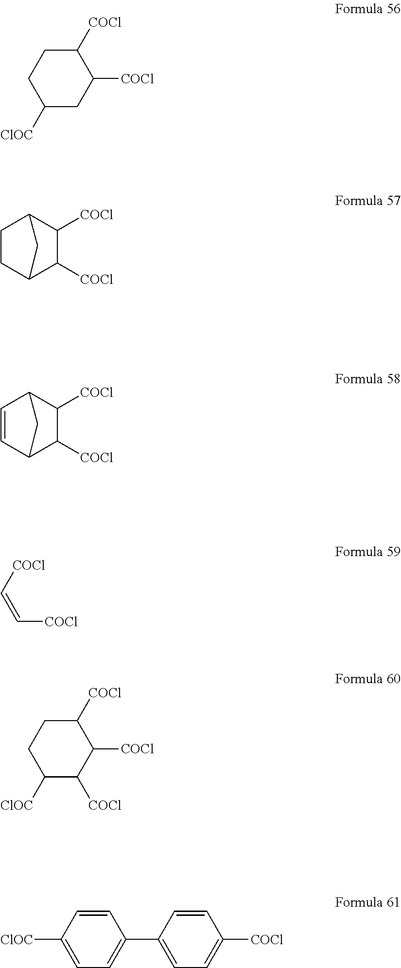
C1([COCl])CCC([ClOC])CC1[COCl].C1([COCl])C2CCC(C1[COCl])C2.C1([COCl])C2C=CC(C1[COCl])C2.C(=C[COCl])[COCl].C1([COCl])CCC([ClOC])C([COCl])C1[COCl].C1=CC([ClOC])=CC=C1C1=CC=C([COCl])C=C1
